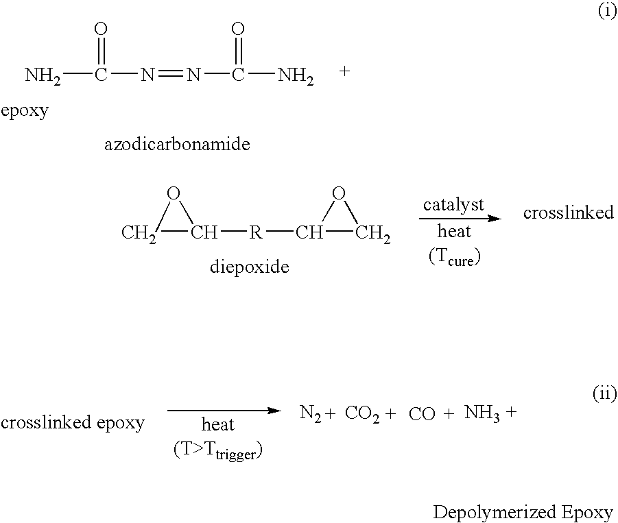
C1C([R]C2CO2)O1.[N2].[CO2].[CO].N.NC(N=NC(N)=O)=O
